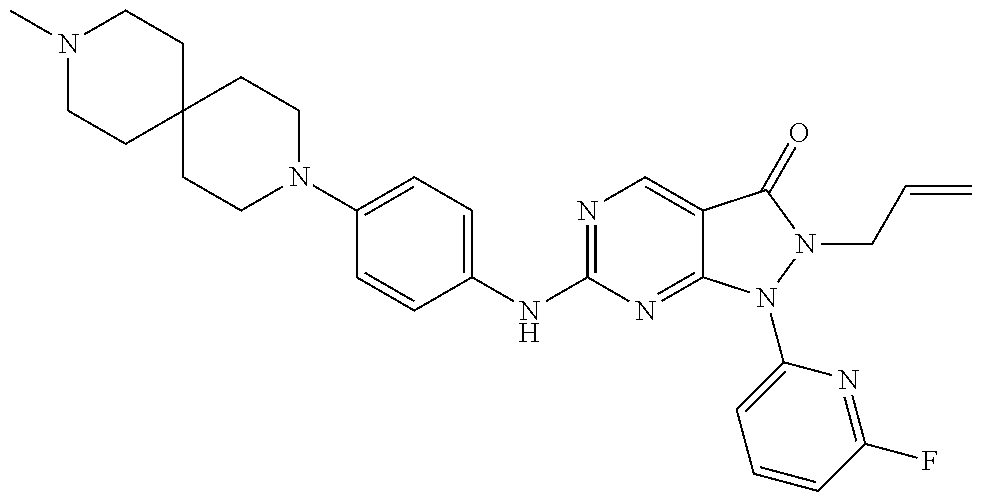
N1(C)CCC2(CC1)CCN(C1=CC=C(NC3=NC=C4C(=N3)N(C3=CC=CC(F)=N3)N(CC=C)C4=O)C=C1)CC2
